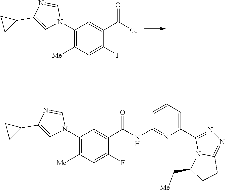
C1(N2C=NC(C3CC3)=C2)=C([Me])C=C(F)C(C(Cl)=O)=C1.C1(C2=NN=C3CCC(C[Me])N32)=CC=CC(NC(C2=CC(N3C=NC(C4CC4)=C3)=C([Me])C=C2F)=O)=N1
